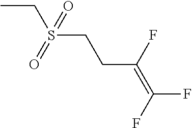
CCS(CCC(=C(F)F)F)(=O)=O
